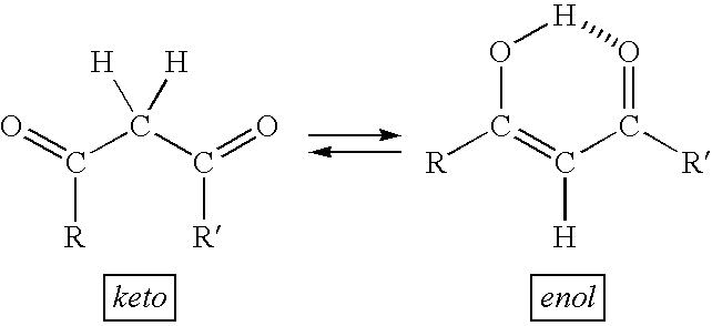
C(C(=O)[R])(C(=O)[R])([H])[H].O1C([R])=C([H])C([R])=O[H]1
